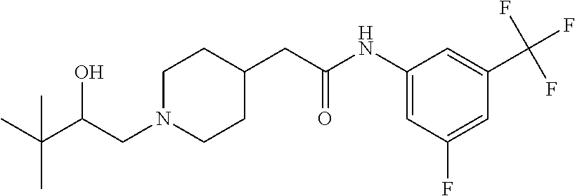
C1N(CC(C(C)(C)C)O)CCC(CC(NC2=CC(F)=CC(C(F)(F)F)=C2)=O)C1
